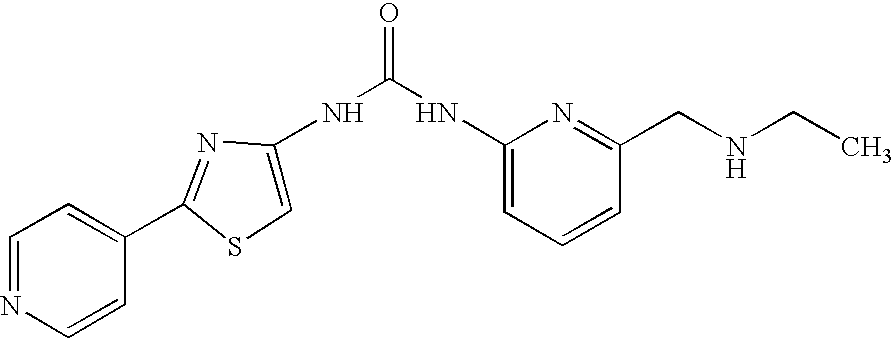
C1=NC=CC(C2=NC(NC(=O)NC3=CC=CC(CNCC)=N3)=CS2)=C1
